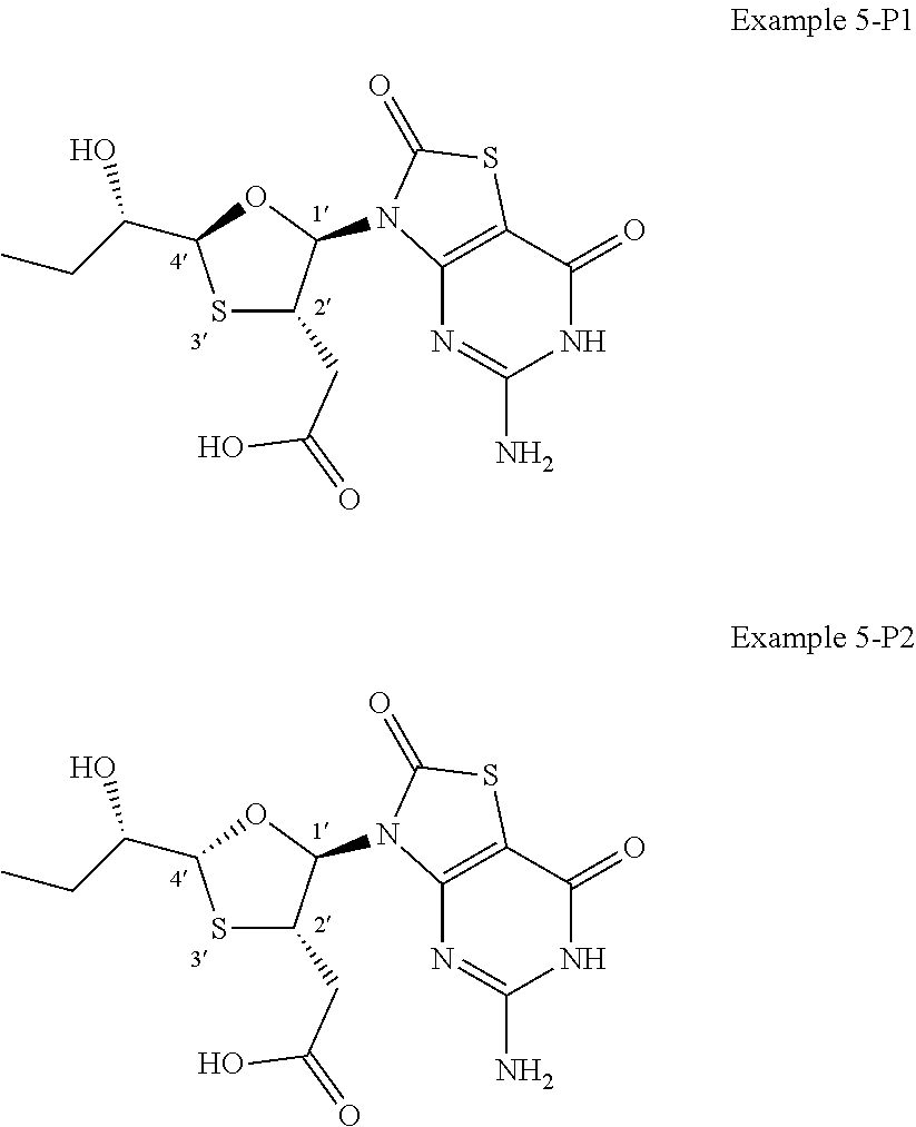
S1C(CC(=O)O)C(N2C3=C(SC2=O)C(=O)NC(N)=N3)OC1C(CC)O.S1C(CC(=O)O)C(N2C3=C(SC2=O)C(=O)NC(N)=N3)OC1C(CC)O
